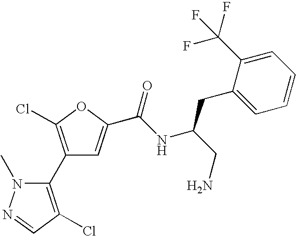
C1(C2=C(Cl)C=NN2C)=C(Cl)OC(C(NC(CN)CC2=CC=CC=C2C(F)(F)F)=O)=C1
